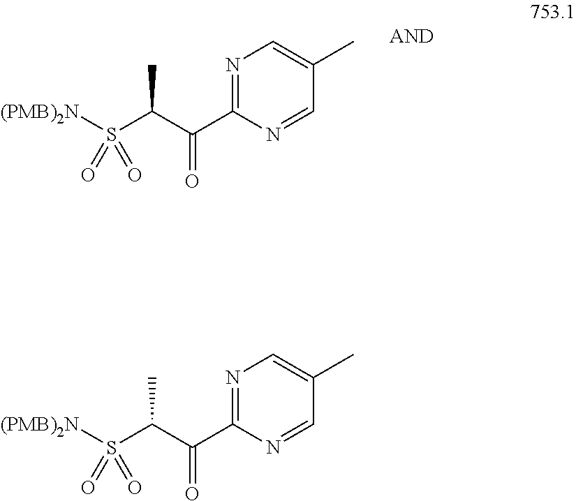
[(PMB)2N]S(C(C(C1=NC=C(C)C=N1)=O)C)(=O)=O.[(PMB)2N]S(C(C(C1=NC=C(C)C=N1)=O)C)(=O)=O
